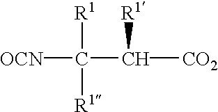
[OCN]C([R1])([R1])C([CO2])[R1]
